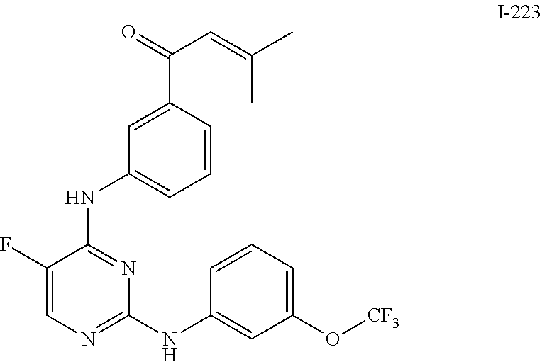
C1(F)=CN=C(NC2=CC(O[CF3])=CC=C2)N=C1NC1=CC=CC(C(=O)C=C(C)C)=C1
